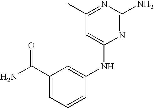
C1(C(N)=O)=CC=CC(NC2=CC(C)=NC(N)=N2)=C1
